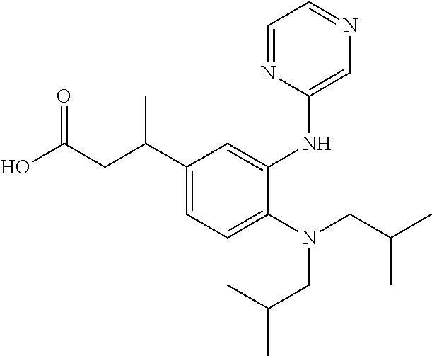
C1(C(CC(O)=O)C)=CC=C(N(CC(C)C)CC(C)C)C(NC2=CN=CC=N2)=C1
